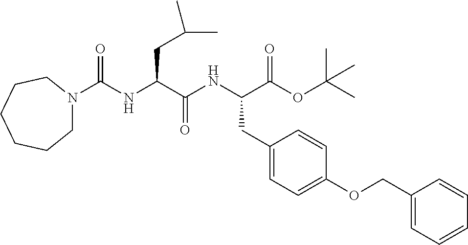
N1(C(NC(C(NC(C(OC(C)(C)C)=O)CC2=CC=C(OCC3=CC=CC=C3)C=C2)=O)CC(C)C)=O)CCCCCC1
